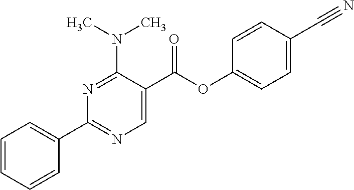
C1=CC=CC(C2=NC=C(C(OC3=CC=C(C#N)C=C3)=O)C(N(C)C)=N2)=C1
